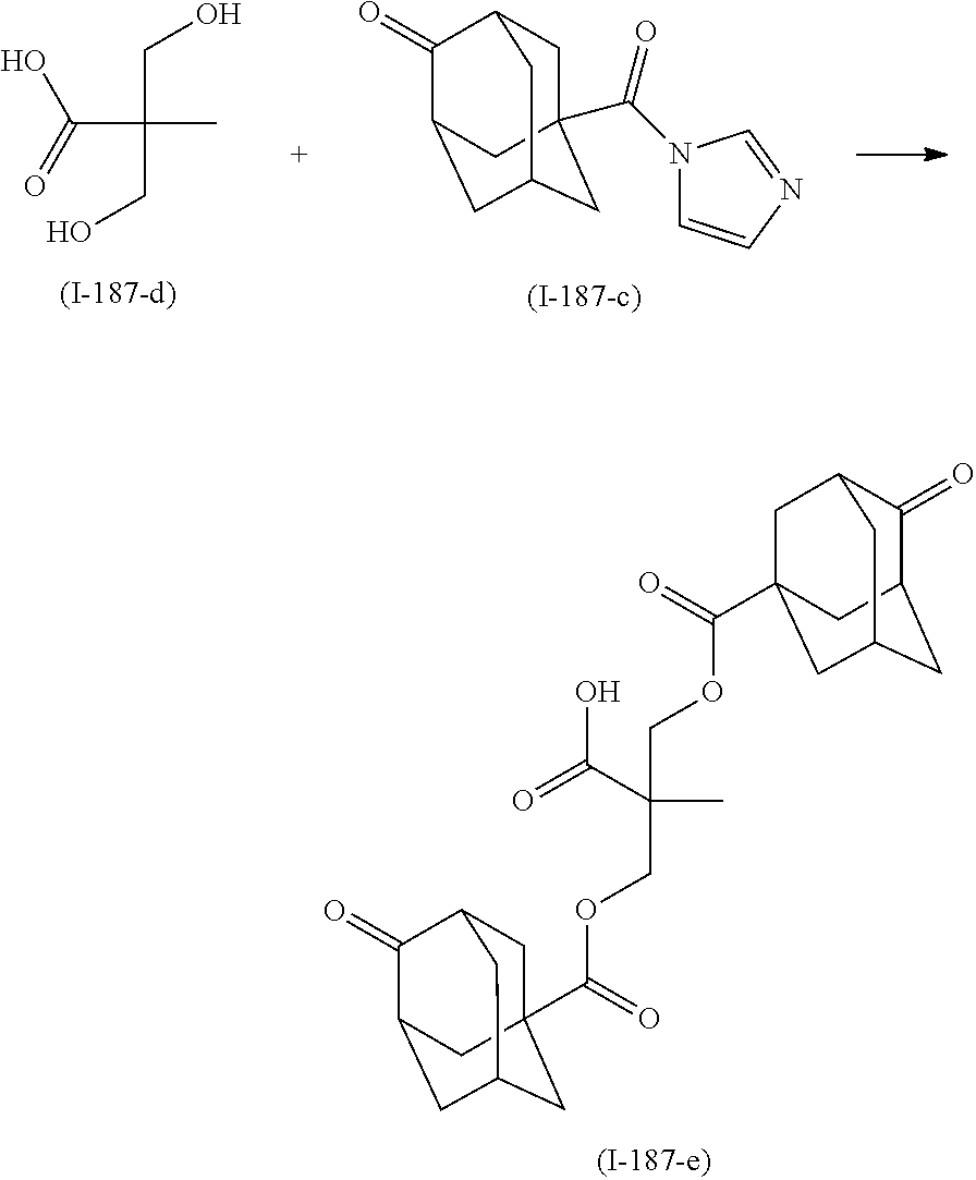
C1C2(C(N3C=CN=C3)=O)CC3CC(C(=O)C1C3)C2.C(C(CO)(CO)C)(=O)O.C1(=O)C2CC3CC(C(=O)OCC(C)(COC(=O)C45CC6C(=O)C(CC(C4)C6)C5)C(=O)O)(CC1C3)C2
